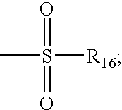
CS(=O)([R16])=O
